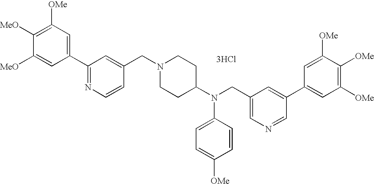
C1(C2=NC=CC(CN3CCC(N(CC4=CN=CC(C5=CC([OMe])=C([OMe])C([OMe])=C5)=C4)C4=CC=C([OMe])C=C4)CC3)=C2)=CC([OMe])=C([MeO])C([MeO])=C1.[3HCl]
